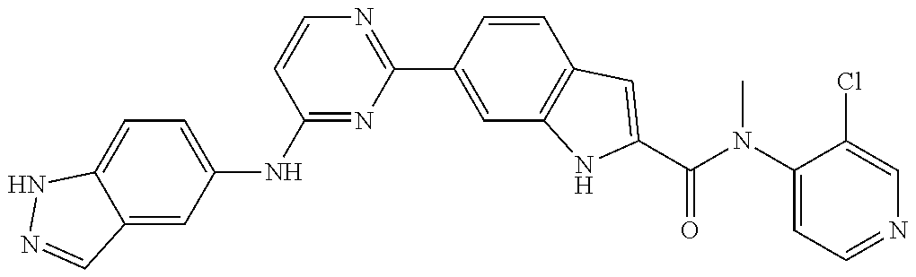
N1=C(NC2=CC=C3NN=CC3=C2)C=CN=C1C1=CC2=C(C=C1)C=C(C(N(C1=CC=NC=C1Cl)C)=O)N2
